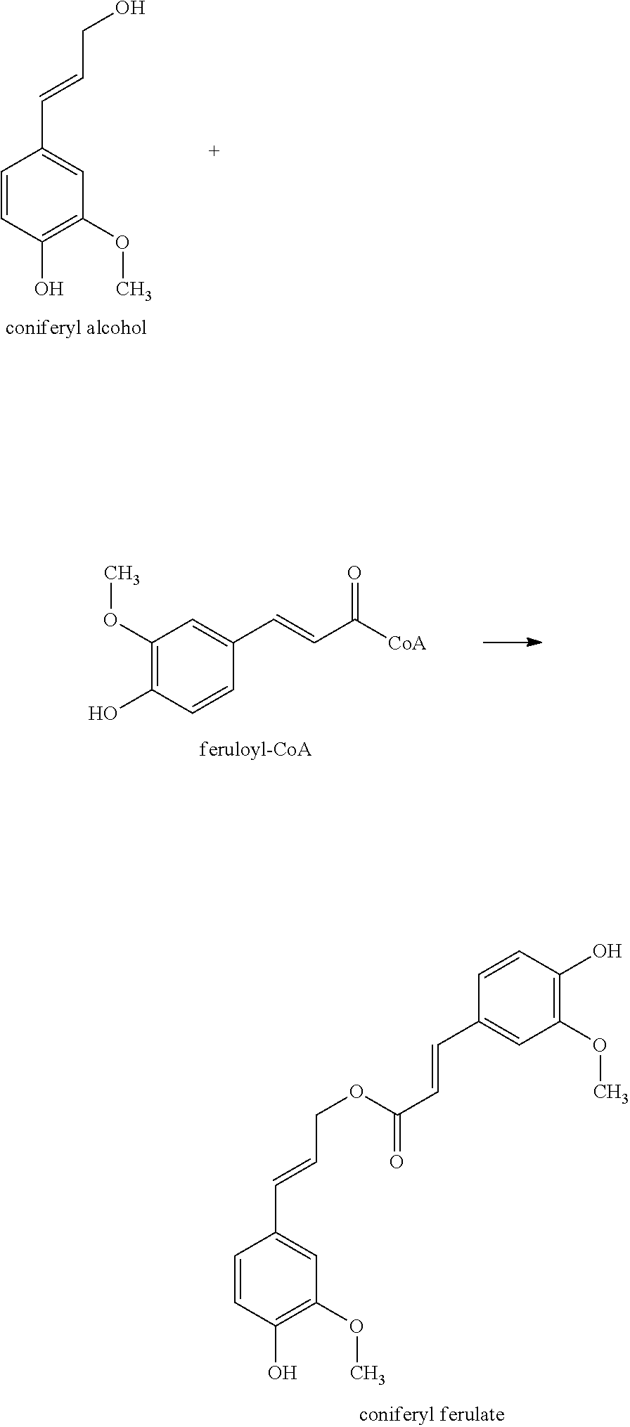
C1(OC)=C(O)C=CC(C=CC([CoA])=O)=C1.C1=CC(O)=C(OC)C=C1C=CCO.C1=CC(O)=C(OC)C=C1C=CCOC(=O)C=CC1=CC(OC)=C(O)C=C1
